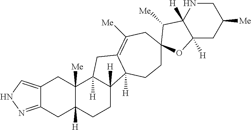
C12=CNN=C1CC1([H])C([Me])(C2)C2([H])C([H])(CC1)C1([H])C(=C([Me])CC3(CC1)C([Me])C1([H])C([H])(CC([Me])CN1)O3)C2
